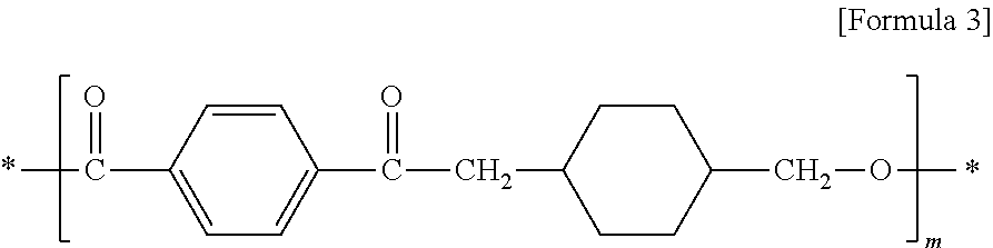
CC(C1=CC=C(C(CC2CCC(COC)CC2)=O)C=C1)=O
